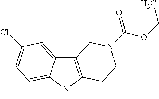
C12=C(NC3=CC=C(Cl)C=C13)CCN(C(=O)OCC)C2
